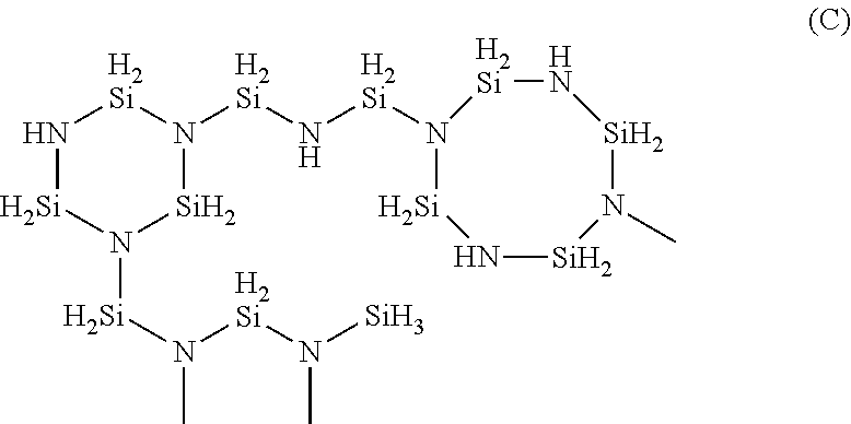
N1[Si]N([Si]N(C)[H2Si]N([Si])C)[Si]N([H2Si]N[H2Si]N2[Si]N[Si]N(C)[Si]N[H2Si]2)[H2Si]1
